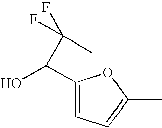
C1(C(O)C(F)(C)F)=CC=C(C)O1
